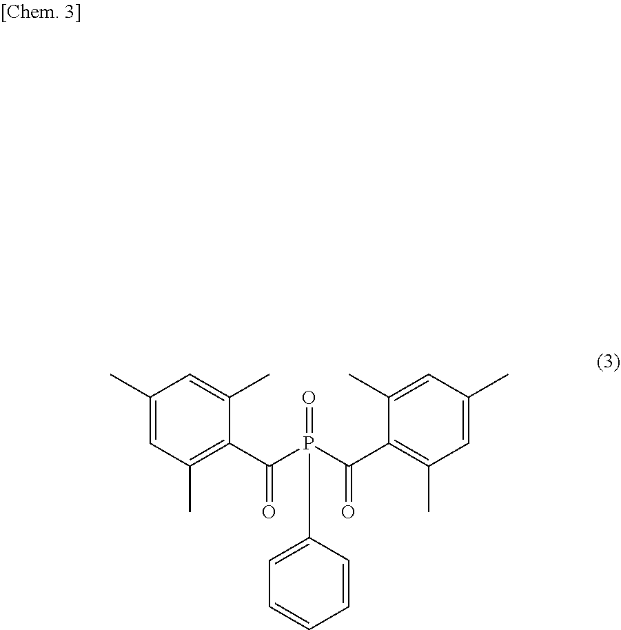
C1(C)=CC(C)=C(C(P(C(C2=C(C)C=C(C)C=C2C)=O)(=O)C2=CC=CC=C2)=O)C(C)=C1
